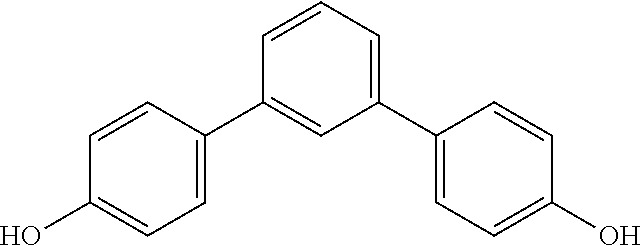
C1=C(C2=CC(C3=CC=C(O)C=C3)=CC=C2)C=CC(O)=C1
